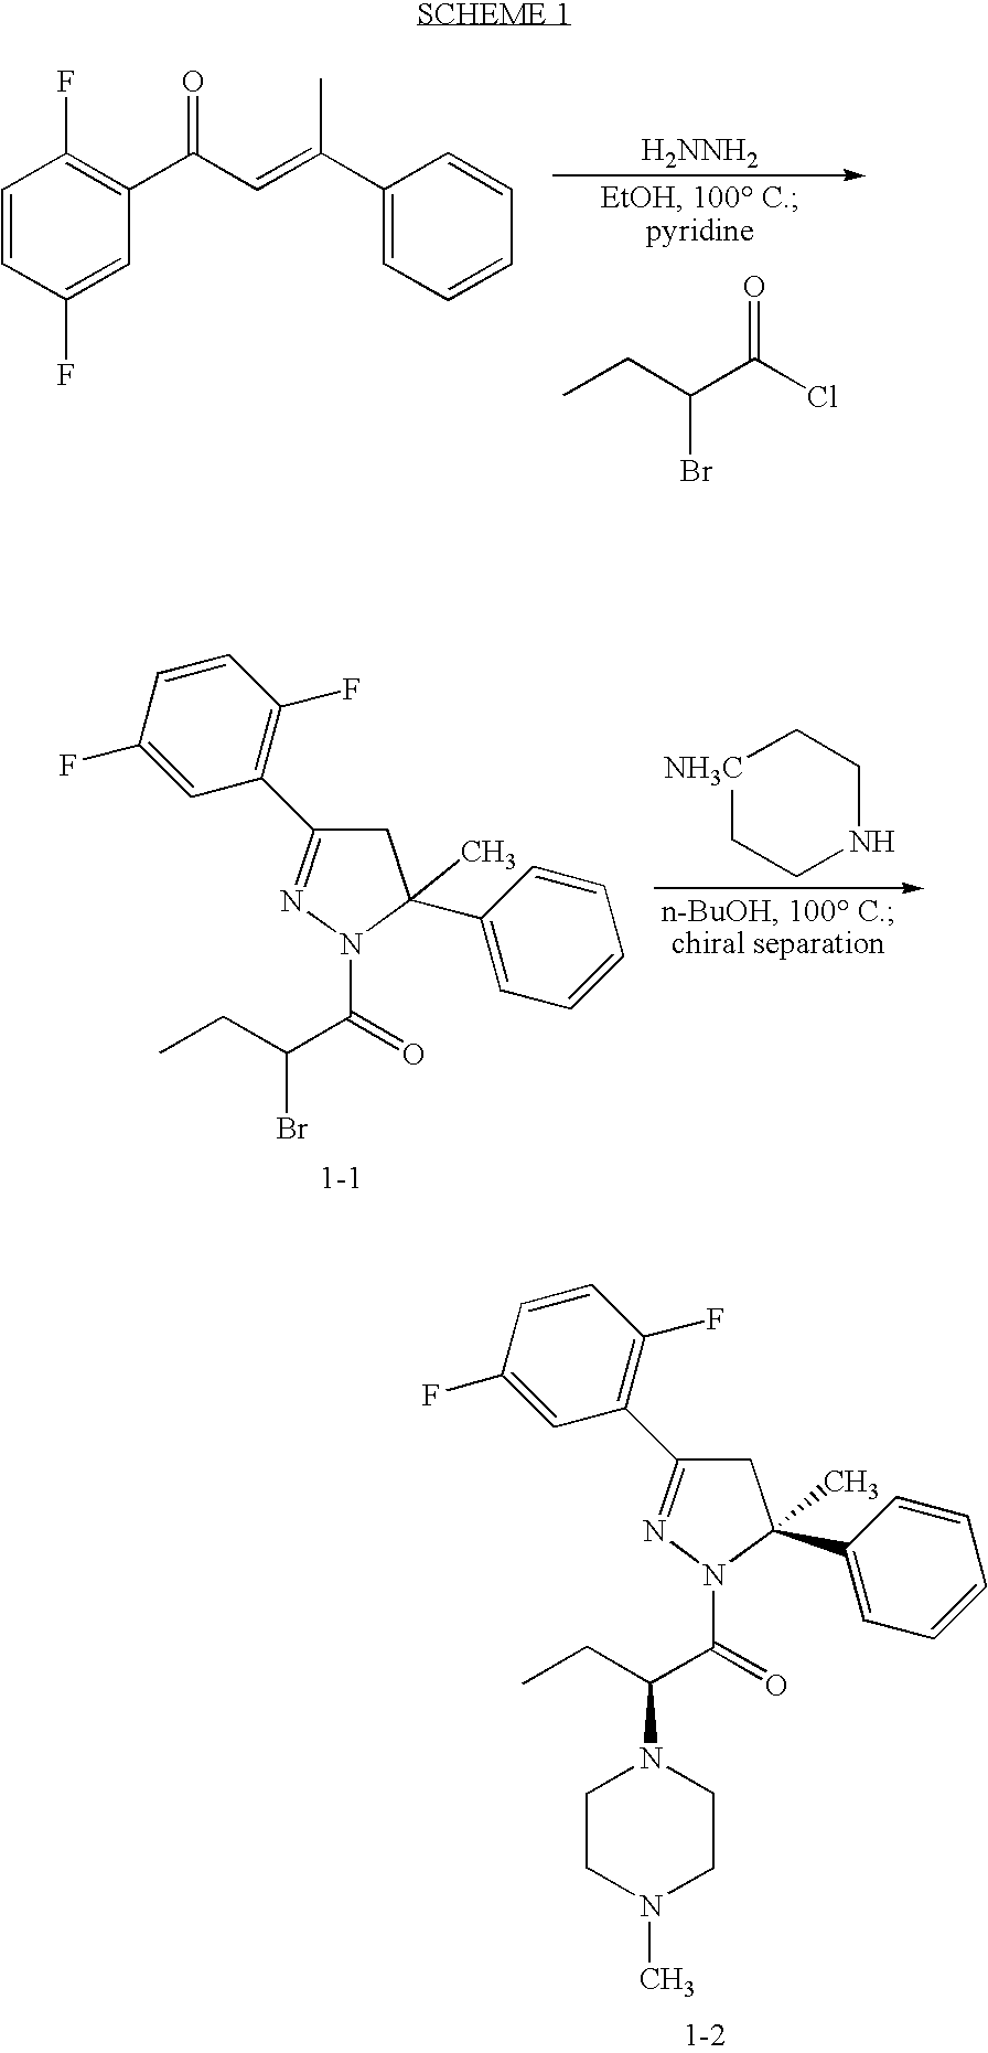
C1C(C2=CC=CC=C2)(C)N(C(C(CC)Br)=O)N=C1C1=C(F)C=CC(F)=C1.[NH3C]1CCNCC1.C1C(C2=CC=CC=C2)(C)N(C(C(CC)N2CCN(C)CC2)=O)N=C1C1=C(F)C=CC(F)=C1.C1=CC(F)=CC(C(C=C(C)C2=CC=CC=C2)=O)=C1F.[H2NNH2].CCC(Br)C(Cl)=O
